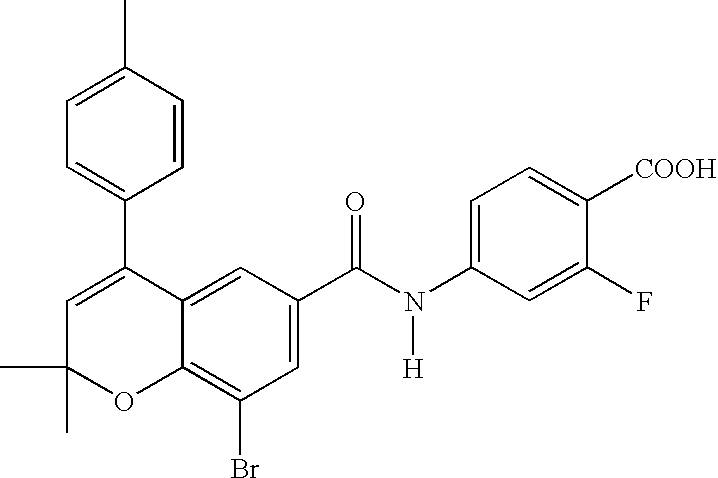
C1=CC(C)=CC=C1C1=CC(C)(C)OC2=C(Br)C=C(C(N(C3=CC=C([COOH])C(F)=C3)[H])=O)C=C12
